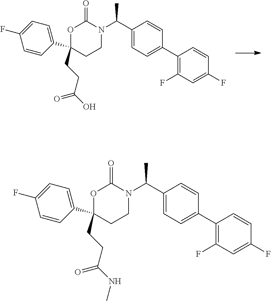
C1(C2=C(F)C=C(F)C=C2)=CC=C(C(N2C(=O)OC(C3=CC=C(F)C=C3)(CCC(O)=O)CC2)C)C=C1.C1(C2=C(F)C=C(F)C=C2)=CC=C(C(N2C(=O)OC(C3=CC=C(F)C=C3)(CCC(NC)=O)CC2)C)C=C1
